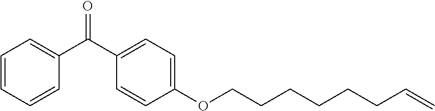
C1=CC=CC(C(=O)C2=CC=C(OCCCCCCC=C)C=C2)=C1
